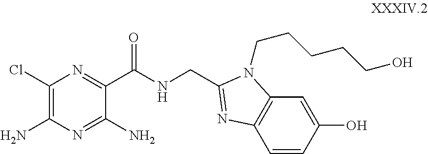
C1(Cl)=C(N)N=C(N)C(C(NCC2=NC3=C(C=C(O)C=C3)N2CCCCCO)=O)=N1
